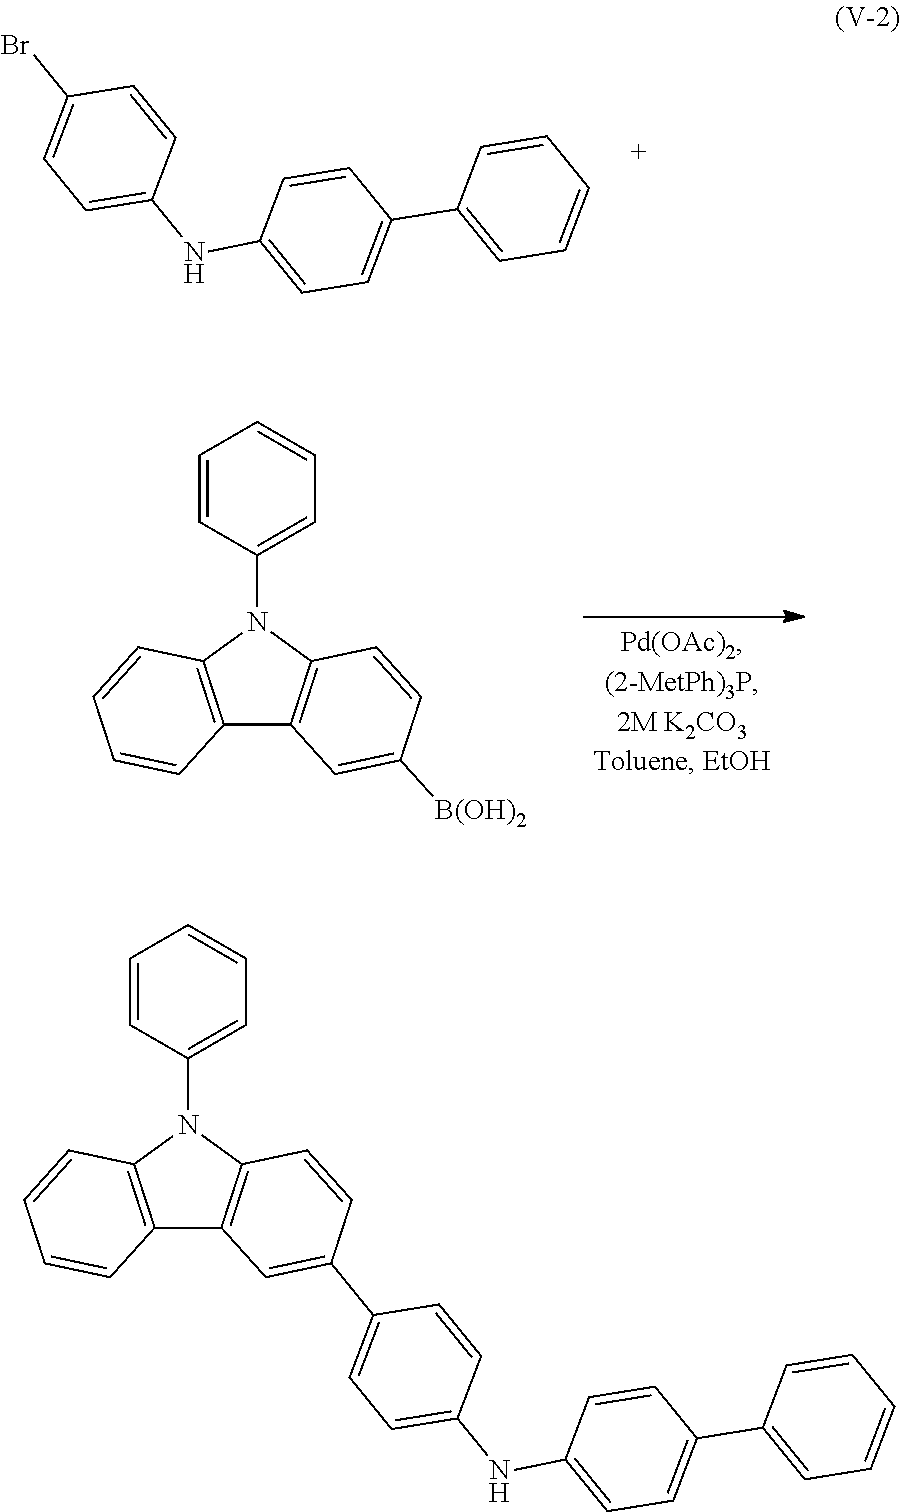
C1=C(NC2=CC=C(C3=CC=CC=C3)C=C2)C=CC(Br)=C1.C12=C(N(C3=CC=CC=C3)C3=C1C=C([B(OH)2])C=C3)C=CC=C2.C1=C(NC2=CC=C(C3=CC=CC=C3)C=C2)C=CC(C2=CC3=C(N(C4=CC=CC=C4)C4=C3C=CC=C4)C=C2)=C1
